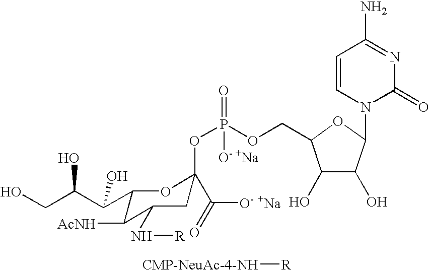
OCC(C(C1C([AcNH])C(N[R])CC(OP(OCC2C(O)C(O)C(N3C(=O)N=C(N)C=C3)O2)(=O)[O- +Na])(C(=O)[O- +Na])O1)O)O.[CMP-NeuAc-4-NH][R]
